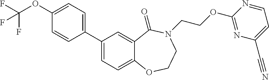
C1(OC(F)(F)F)=CC=C(C2=CC=C3C(=C2)C(=O)N(CCOC2=NC(C#N)=CC=N2)CCO3)C=C1
